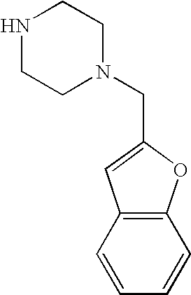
C1NCCN(CC2=CC3=C(O2)C=CC=C3)C1
